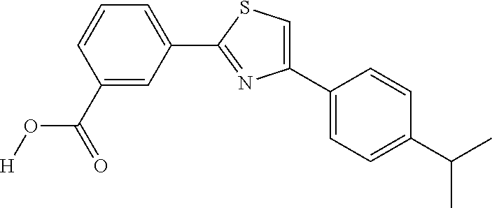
C1(C2=CC=C(C(C)C)C=C2)=CSC(C2=CC=CC(C(=O)O[H])=C2)=N1
